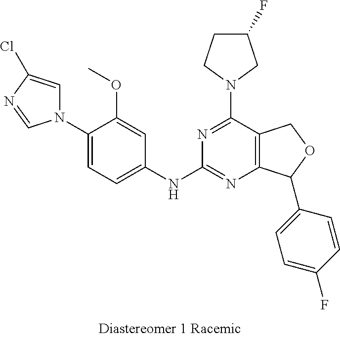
C1(N2C=C(Cl)N=C2)=CC=C(NC2=NC3=C(C(N4CC(F)CC4)=N2)COC3C2=CC=C(F)C=C2)C=C1OC
